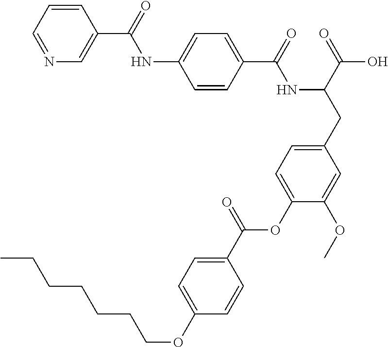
C1=CC(C(=O)NC(CC2=CC=C(OC(C3=CC=C(OCCCCCCC)C=C3)=O)C(OC)=C2)C(=O)O)=CC=C1NC(C1=CN=CC=C1)=O
